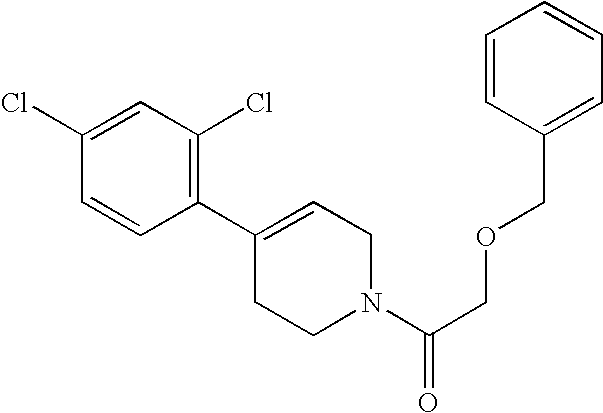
C1(Cl)=CC(Cl)=C(C2=CCN(C(COCC3=CC=CC=C3)=O)CC2)C=C1
